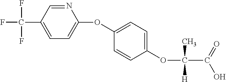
C1(C(F)(F)F)=CC=C(OC2=CC=C(OC(C)(C(O)=O)[H])C=C2)N=C1
